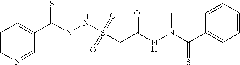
C(N(NC(=O)CS(NN(C(=S)C1=CC=CN=C1)C)(=O)=O)C)(=S)C1=CC=CC=C1
